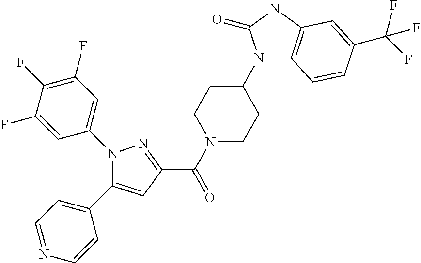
C(=O)(C1=NN(C2=CC(F)=C(F)C(F)=C2)C(C2=CC=NC=C2)=C1)N1CCC(N2C3=C(NC2=O)C=C(C(F)(F)F)C=C3)CC1
